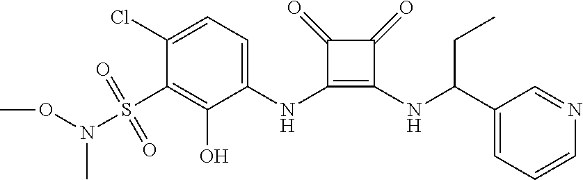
C1(Cl)=CC=C(NC2=C(NC(C3=CC=CN=C3)CC)C(=O)C2=O)C(O)=C1S(N(C)OC)(=O)=O
